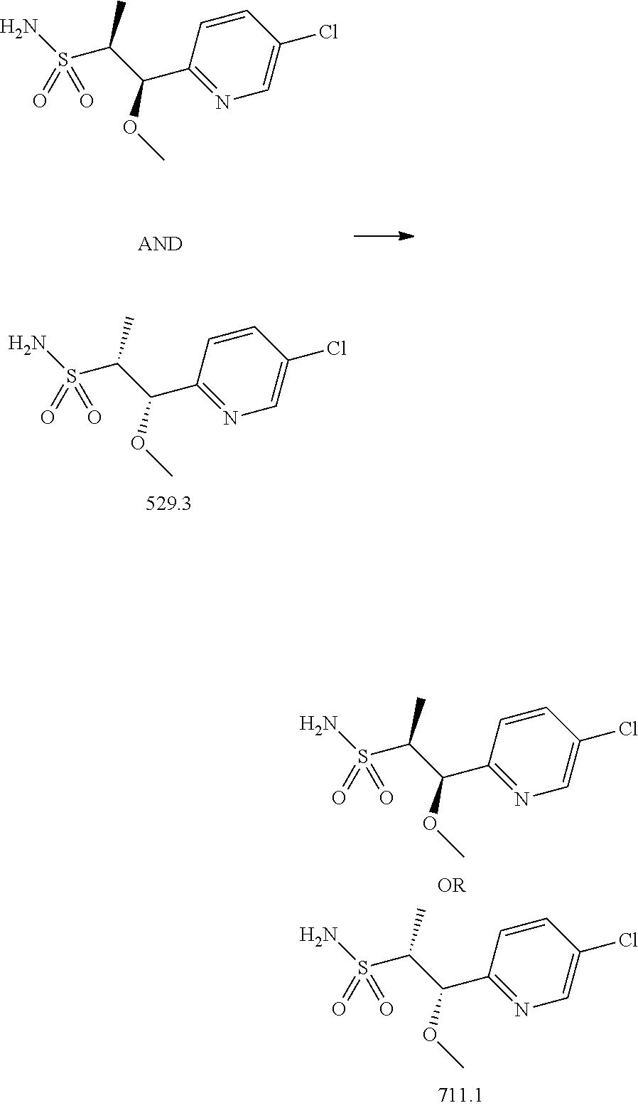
NS(C(C(C1=NC=C(Cl)C=C1)OC)C)(=O)=O.NS(C(C(C1=NC=C(Cl)C=C1)OC)C)(=O)=O.NS(C(C(C1=NC=C(Cl)C=C1)OC)C)(=O)=O.NS(C(C(C1=NC=C(Cl)C=C1)OC)C)(=O)=O
